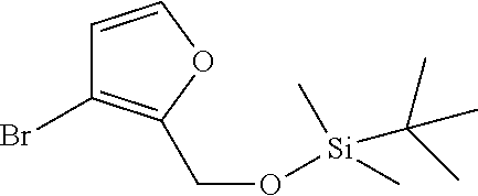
BrC1=C(CO[Si](C)(C)C(C)(C)C)OC=C1
